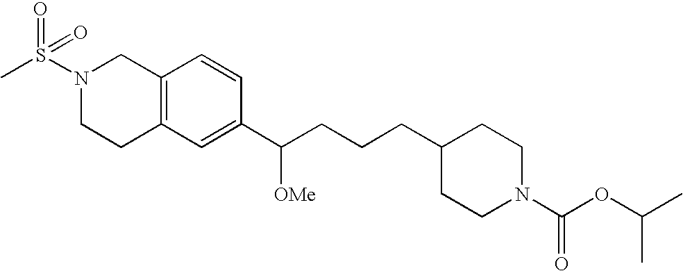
C1(C(CCCC2CCN(C(=O)OC(C)C)CC2)[OMe])=CC2=C(C=C1)CN(S(C)(=O)=O)CC2
